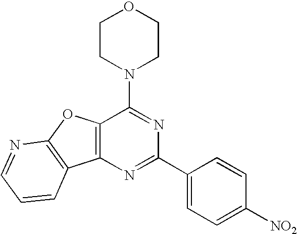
N1=C(C2=CC=C([NO2])C=C2)N=C(N2CCOCC2)C2=C1C1=C(O2)N=CC=C1
